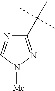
C1(C(C)(C)C)=NN([Me])C=N1
